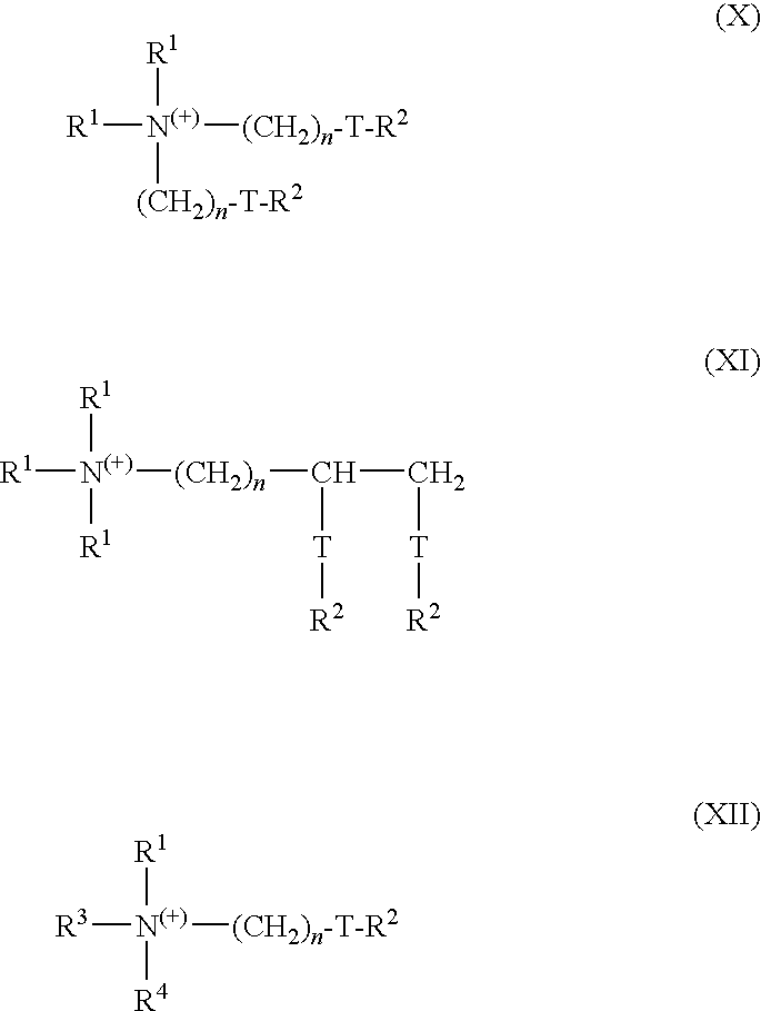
[R1][N(+)]([(CH2)n-T-R2])([R1])[(CH2)n-T-R2].[R1][N(+)]([(CH2)n]C(C[T][R2])[T][R2])([R1])[R1].[R3][N(+)]([(CH2)n-T-R2])([R1])[R4]
